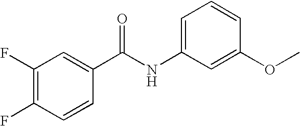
C1(F)=C(F)C=CC(C(NC2=CC=CC(OC)=C2)=O)=C1
